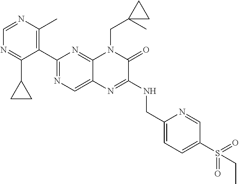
C1(C2=NC=C3C(=N2)N(CC2(C)CC2)C(=O)C(NCC2=CC=C(S(CC)(=O)=O)C=N2)=N3)=C(C)N=CN=C1C1CC1
